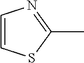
C1=CSC(C)=N1
